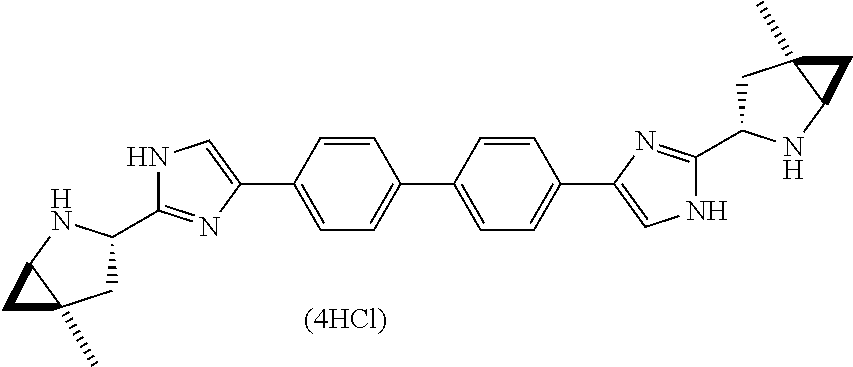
C1=C(C2=CNC(C3CC4(C)C(N3)C4)=N2)C=CC(C2=CC=C(C3=CNC(C4CC5(C)C(N4)C5)=N3)C=C2)=C1
